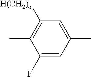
C1(C)=C([H(CH2)o])C=C(C)C=C1F
